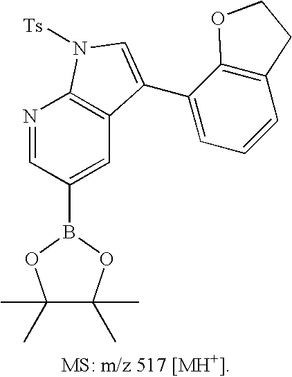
C1(C)(C)C(C)(C)OB(C2=CC3=C(N=C2)N([Ts])C=C3C2=CC=CC3=C2OCC3)O1
